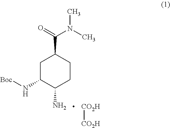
C1C(N[Boc])C(N)CCC1C(N(C)C)=O.[CO2H][CO2H]
